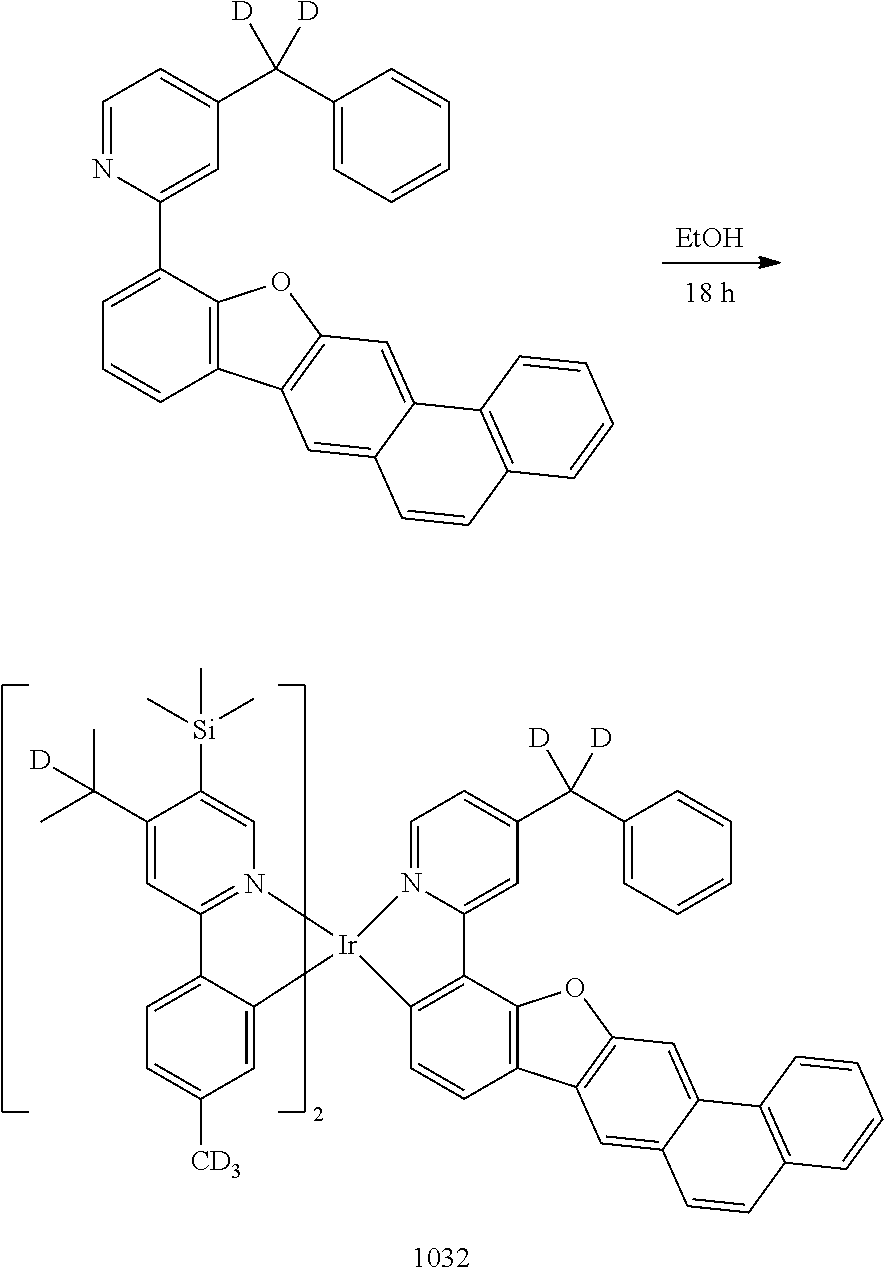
C1(C(C)(C)[D])=CC2=N(C=C1[Si](C)(C)C)[Ir]1(C3=CC([CD3])=CC=C23)N2=CC=C(C(C3=CC=CC=C3)([D])[D])C=C2C2=C1C=CC1=C2OC2=C1C=C1C(=C2)C2=C(C=C1)C=CC=C2.[EtOH].C1=NC(C2=CC=CC3=C2OC2=C3C=C3C(=C2)C2=C(C=C3)C=CC=C2)=CC(C(C2=CC=CC=C2)([D])[D])=C1
